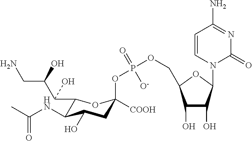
C1(C(C(CN)O)O)C(NC(C)=O)C(O)CC([COOH])(OP(OCC2C(O)C(O)C(N3C=CC(N)=NC3=O)O2)(=O)[O-])O1
